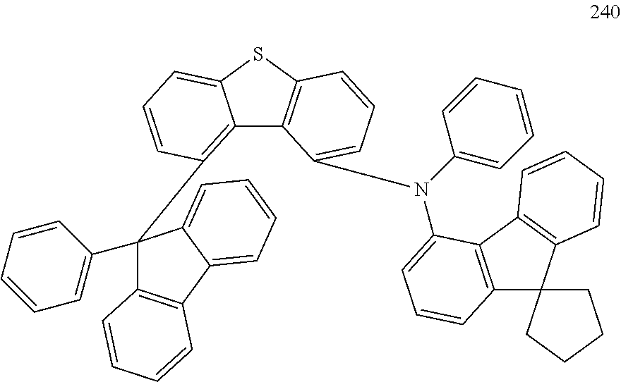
C12=C(C3(C4=CC=CC=C4)C4=C(C5=CC=CC=C35)C=CC=C4)C=CC=C1SC1=C2C(N(C2=CC=CC=C2)C2=CC=CC3=C2C2=C(C34CCCC4)C=CC=C2)=CC=C1
